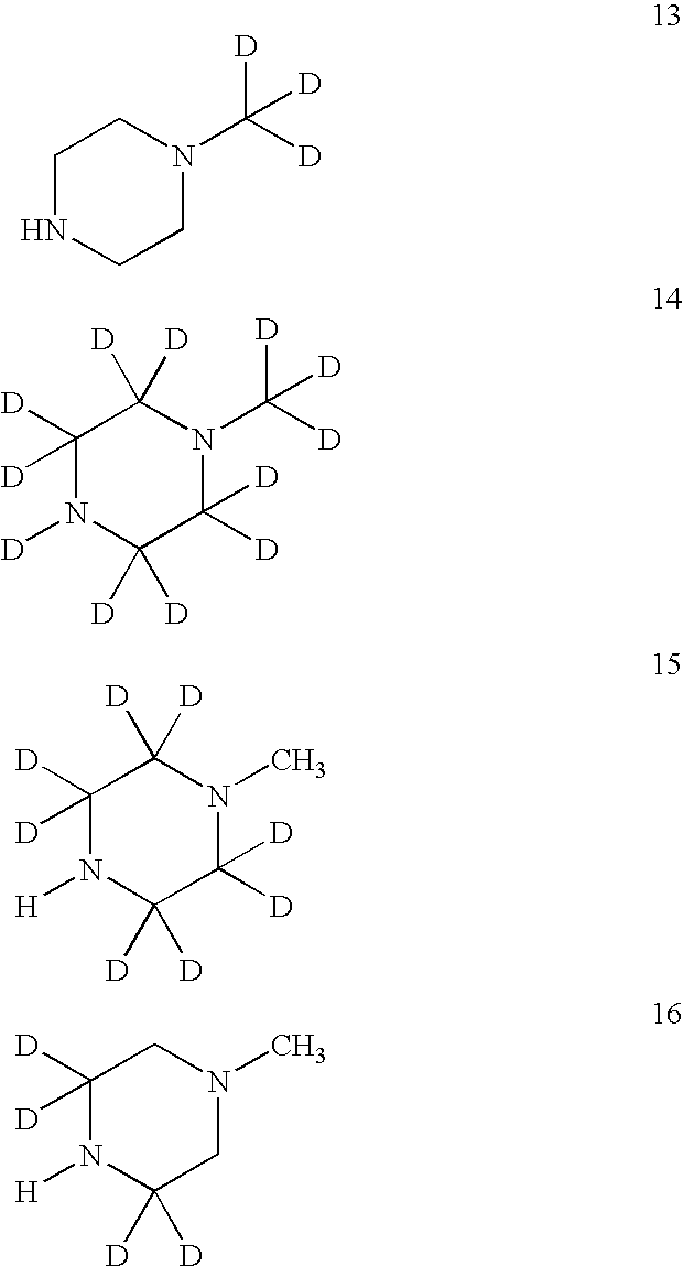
C1NCCN(C([D])([D])[D])C1.C1([D])([D])N([D])C([D])([D])C([D])([D])N(C([D])([D])[D])C1([D])[D].C1([D])([D])N([H])C([D])([D])C([D])([D])N(C)C1([D])[D].C1([D])([D])N([H])C([D])([D])CN(C)C1
